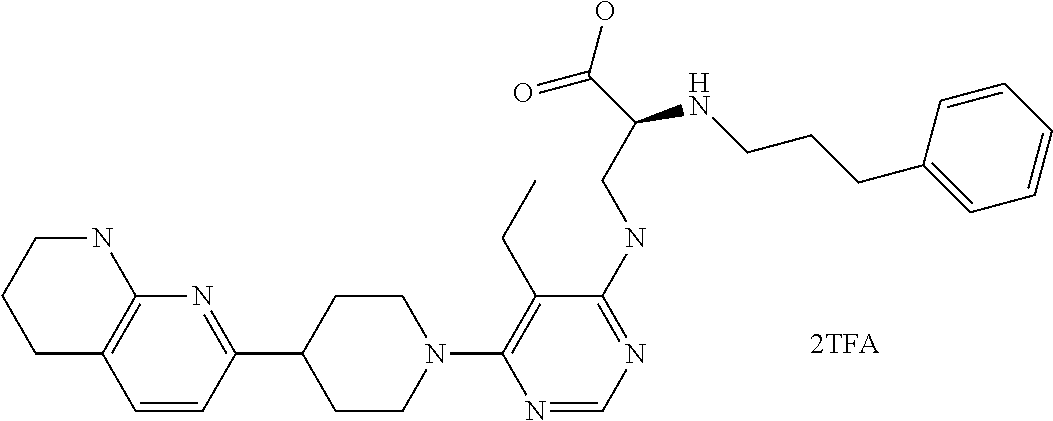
C1C2=C(NCC1)N=C(C1CCN(C3=C(CC)C(NCC(C(O)=O)NCCCC4=CC=CC=C4)=NC=N3)CC1)C=C2
